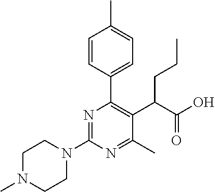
C1N(C)CCN(C2=NC(C3=CC=C(C)C=C3)=C(C(C(O)=O)CCC)C(C)=N2)C1
